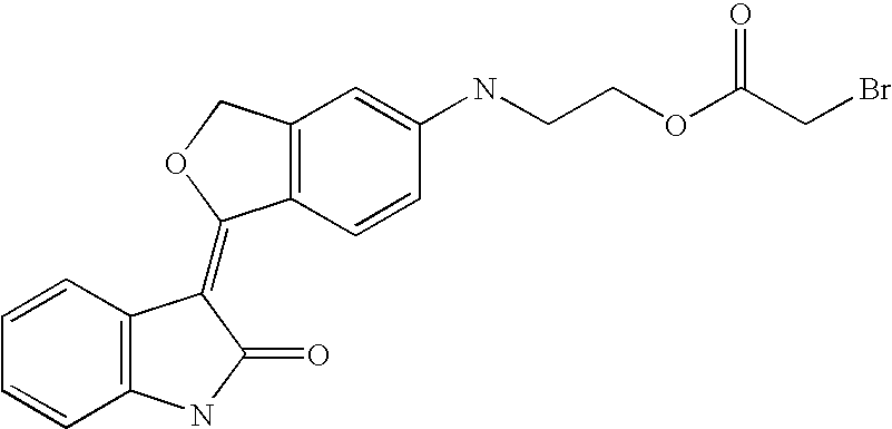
C1=CC2=C(C=C1)NC(=O)C2=C1C2=C(CO1)C=C(NCCOC(CBr)=O)C=C2
